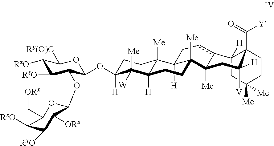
C1C2([H])c3cCC4([H])C5([Me])C([H])(C([W])([Me])C(OC6C(OC7OC(C[ORx])C([RxO])C([RxO])C7[ORx])C([RsO])C([RxO])C([Ry(O)C])O6)([H])CC5)CCC4([Me])C3([Me])CC([H])([V])C2(C(=O)[Y])CCC1([Me])[Me]
